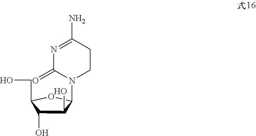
N1=C(N)CCN(C2C(O)C(O)C(CO)O2)C1=O
